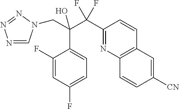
N1=CN(CC(C2=CC=C(F)C=C2F)(C(F)(F)C2=NC3=C(C=C2)C=C([CN])C=C3)O)N=N1
